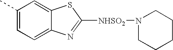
C1(C)=CC=C2C(=C1)SC([NHSO2]N1CCCCC1)=N2
